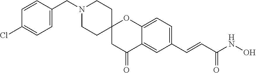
C(N1CCC2(CC1)CC(=O)C1=CC(C=CC(NO)=O)=CC=C1O2)C1=CC=C(Cl)C=C1
